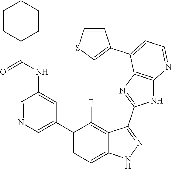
C1=NC=C(C2=CC=C3C(=C2F)C(C2=NC4=C(N2)N=CC=C4C2=CSC=C2)=NN3)C=C1NC(=O)C1CCCCC1
